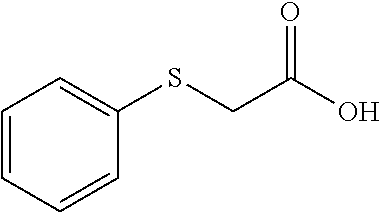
C1=CC=CC(SCC(O)=O)=C1
